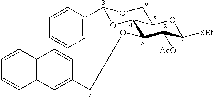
C1(OCC2=CC3=C(C=C2)C=CC=C3)C([AcO])C([SEt])OC2C1OC(C1=CC=CC=C1)OC2
